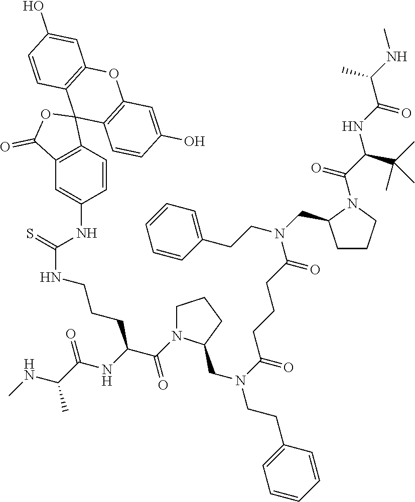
C12=C(C=CC(NC(=S)NCCCC(C(=O)N3CCCC3CN(C(=O)CCCC(N(CCC3=CC=CC=C3)CC3CCCN3C(=O)C(NC(=O)C(C)NC)C(C)(C)C)=O)CCC3=CC=CC=C3)NC(C(NC)C)=O)=C1)C1(OC2=O)C2=C(OC3=C1C=CC(O)=C3)C=C(O)C=C2
